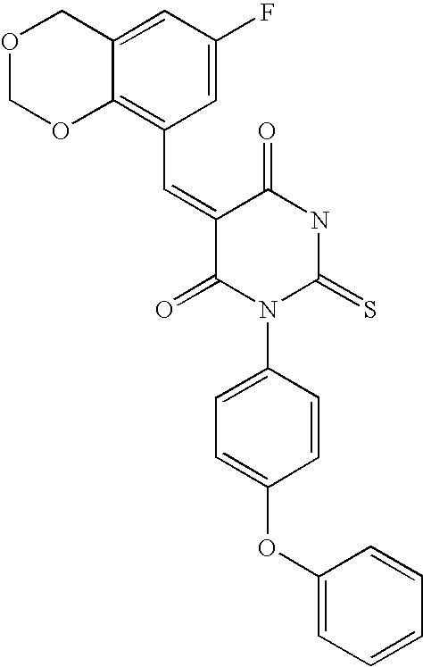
O1COC2=C(C=C3C(=O)N(C4=CC=C(OC5=CC=CC=C5)C=C4)C(=S)NC3=O)C=C(F)C=C2C1
